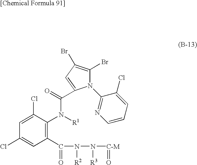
N1(C2=NC=CC=C2Cl)C(Br)=C(Br)C=C1C(=O)N([R1])C1=C(C(=O)N([R2])N([R3])[C-M]=O)C=C(Cl)C=C1Cl
